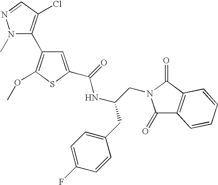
N1(C)C(C2=C(OC)SC(C(NC(CN3C(=O)C4=C(C3=O)C=CC=C4)CC3=CC=C(F)C=C3)=O)=C2)=C(Cl)C=N1
